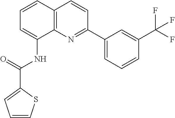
C1=CC2=C(C(NC(=O)C3=CC=CS3)=C1)N=C(C1=CC=CC(C(F)(F)F)=C1)C=C2
